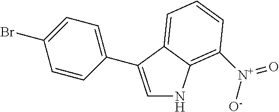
C1=C(C2=CC=C(Br)C=C2)C2=CC=CC([N+]([O-])=O)=C2N1
